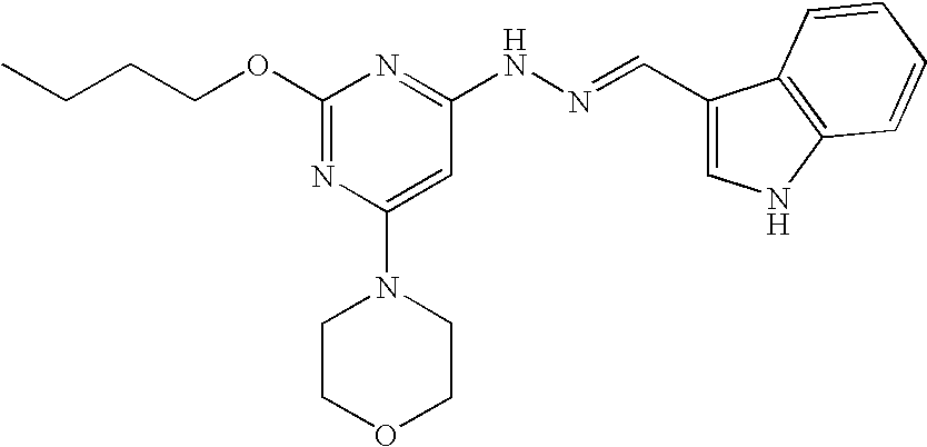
C(C)CCOC1=NC(N2CCOCC2)=CC(NN=CC2=CNC3=C2C=CC=C3)=N1
